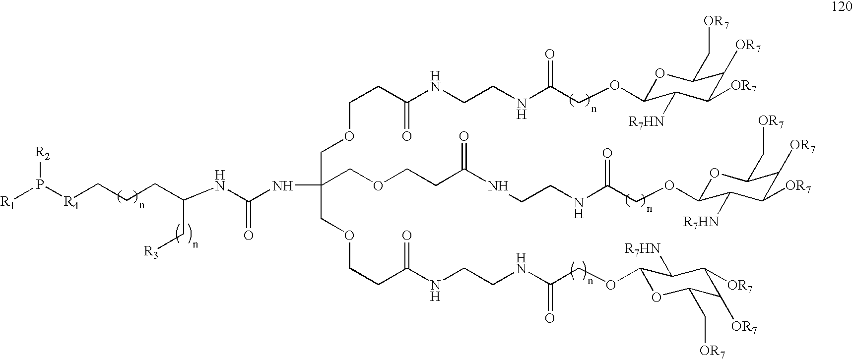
C(CC(NC(=O)NC(COCCC(NCCNC(COC1OC(C[OR7])C([OR7])C([OR7])C1[R7HN])=O)=O)(COCCC(NCCNC(COC1OC(C[OR7])C([OR7])C([OR7])C1[R7HN])=O)=O)COCCC(NCCNC(COC1OC(C[OR7])C([OR7])C([OR7])C1[R7HN])=O)=O)C[R3])C[R4]P([R1])[R2]
